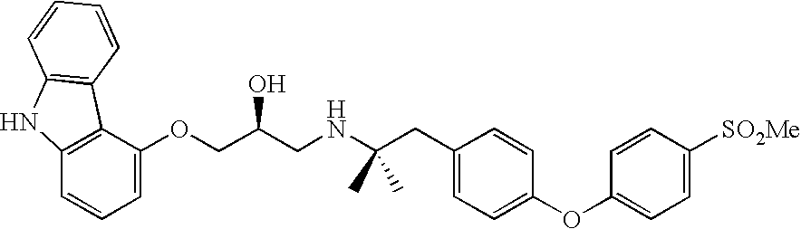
C1(OCC(CNC(CC2=CC=C(OC3=CC=C([SO2Me])C=C3)C=C2)(C)C)O)=CC=CC2=C1C1=C(N2)C=CC=C1
